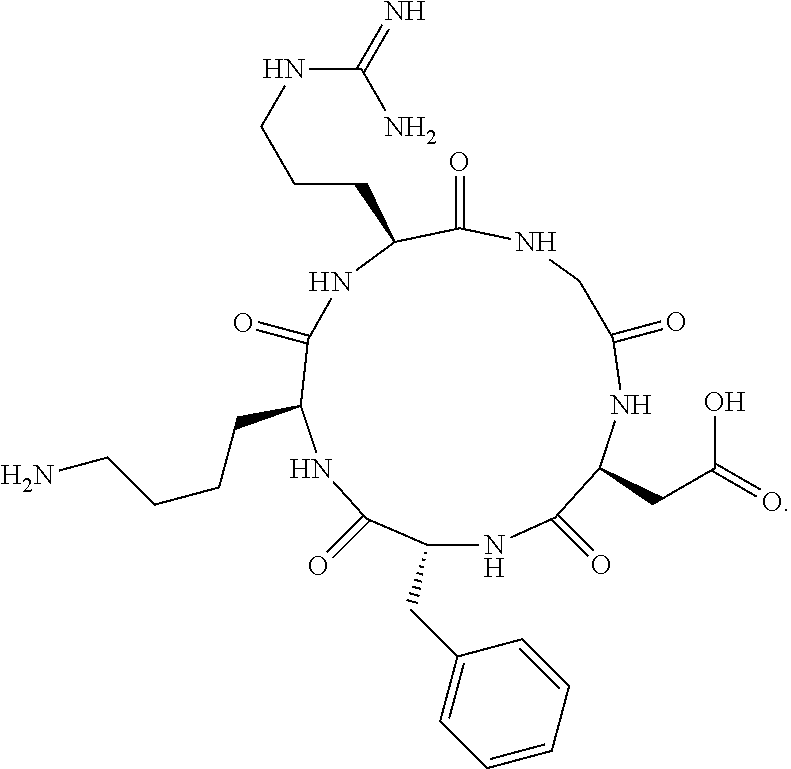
C1(CC2=CC=CC=C2)NC(=O)C(CC(=O)O)NC(=O)CNC(=O)C(CCCNC(=N)N)NC(=O)C(CCCCN)NC1=O
